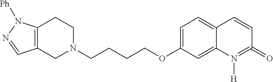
C12=C(CCN(CCCCOC3=CC=C4C(=C3)N([H])=C(=O)C=C4)C1)N([Ph])N=C2
